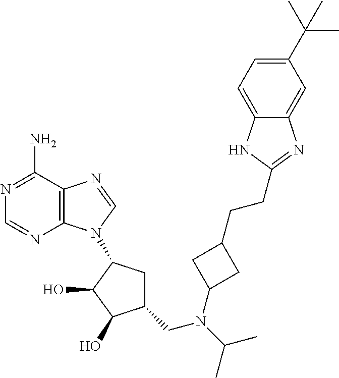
N1=C(N)C2=C(N=C1)N(C1CC(CN(C(C)C)C3CC(CCC4=NC5=CC(C(C)(C)C)=CC=C5N4)C3)C(O)C1O)C=N2
